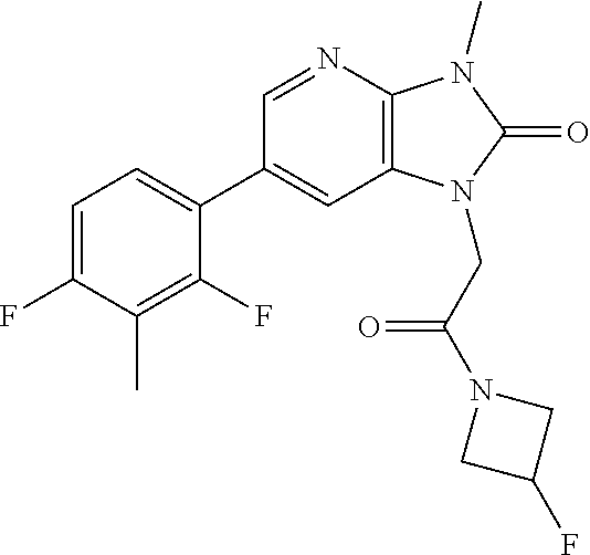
C1(C2=CC=C(F)C(C)=C2F)=CC2=C(N=C1)N(C)C(=O)N2CC(N1CC(F)C1)=O
